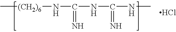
C[(CH2)6]NC(=N)NC(=N)NC.Cl
